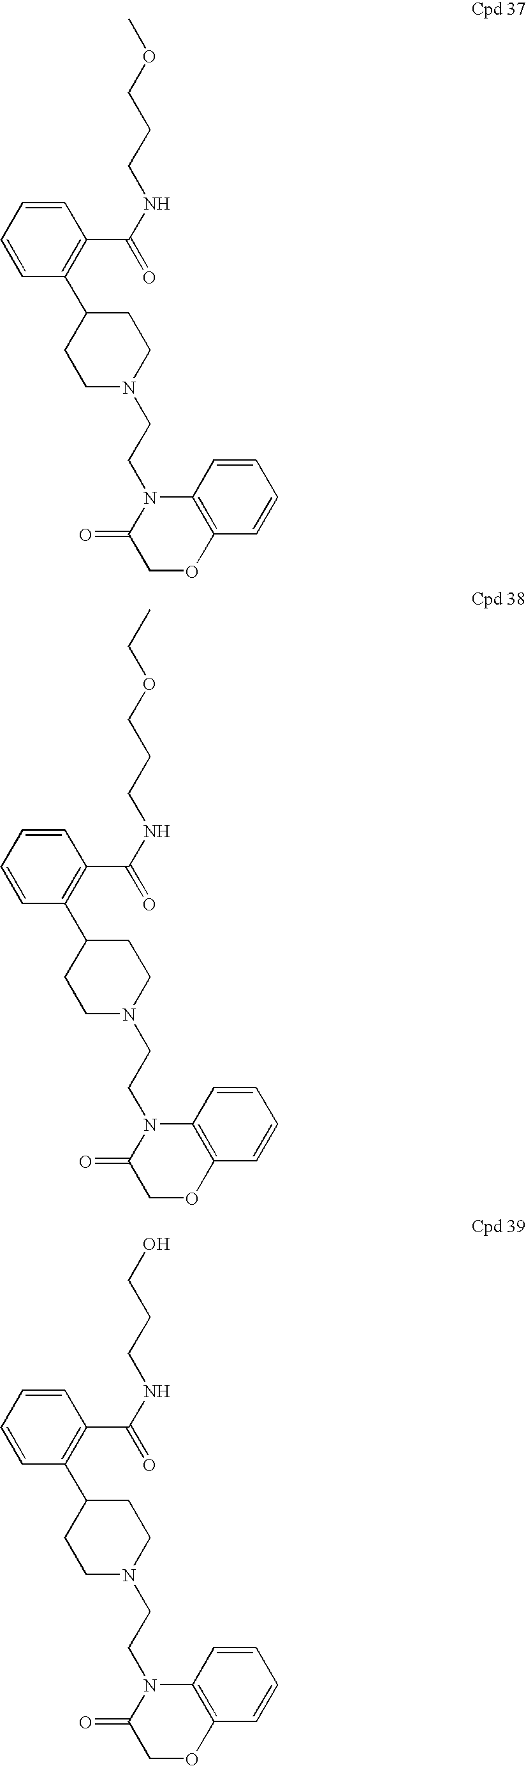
O(CCCNC(C1=C(C2CCN(CCN3C(=O)COC4=C3C=CC=C4)CC2)C=CC=C1)=O)C.O(CC)CCCNC(C1=C(C2CCN(CCN3C(=O)COC4=C3C=CC=C4)CC2)C=CC=C1)=O.OCCCNC(C1=C(C2CCN(CCN3C(=O)COC4=C3C=CC=C4)CC2)C=CC=C1)=O
